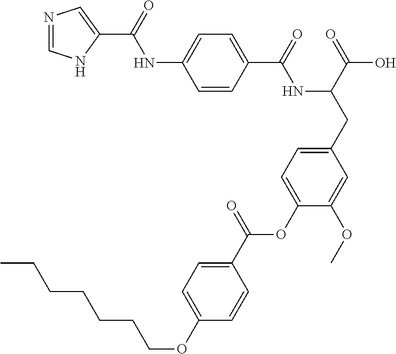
C1=CC(C(=O)NC(CC2=CC=C(OC(C3=CC=C(OCCCCCCC)C=C3)=O)C(OC)=C2)C(=O)O)=CC=C1NC(=O)C1=CN=CN1
